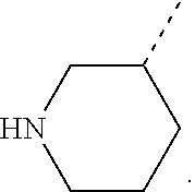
C1CCC(C)CN1
